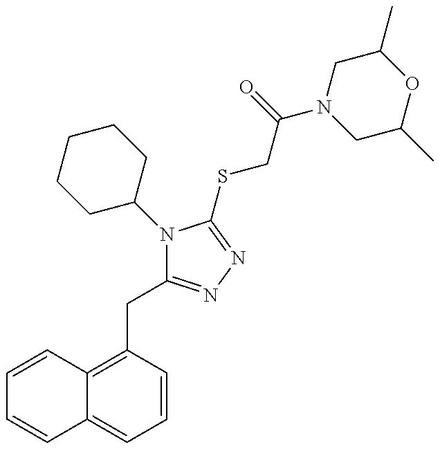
C1=CC2=C(CC3=NN=C(SCC(N4CC(C)OC(C)C4)=O)N3C3CCCCC3)C=CC=C2C=C1
